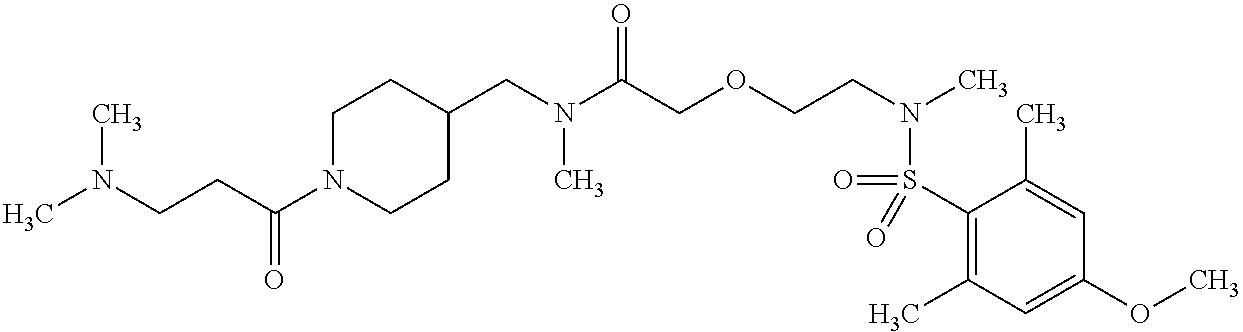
C1(S(=O)(N(CCOCC(N(CC2CCN(C(CCN(C)C)=O)CC2)C)=O)C)=O)=C(C)C=C(OC)C=C1C
